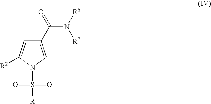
C1(C(=O)N([R6])[R7])=CN(S(=O)(=O)[R1])C([R2])=C1
